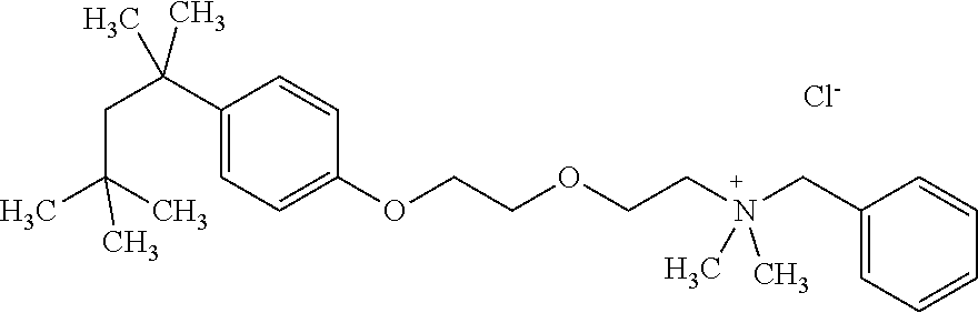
C1(C(CC(C)(C)C)(C)C)=CC=C(OCCOCCN(CC2=CC=CC=C2)(C)C)C=C1.[Cl-]
